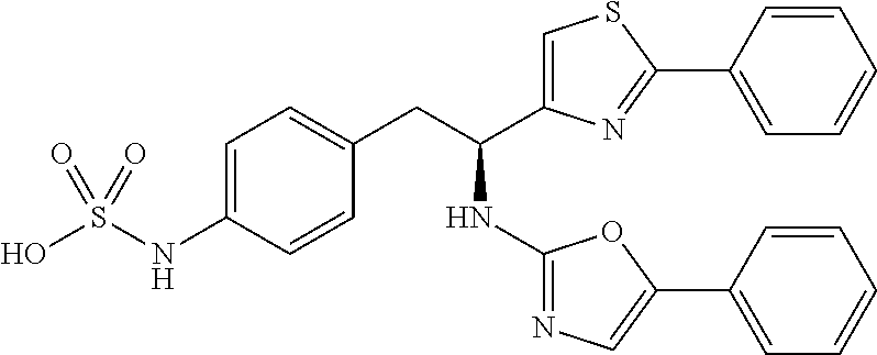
C1=C(C(CC2=CC=C(NS(O)(=O)=O)C=C2)NC2=NC=C(C3=CC=CC=C3)O2)N=C(C2=CC=CC=C2)S1
